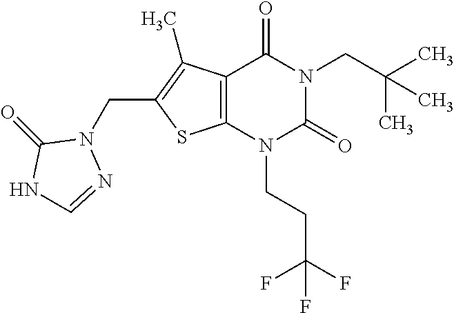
C12=C(N(CCC(F)(F)F)C(=O)N(CC(C)(C)C)C1=O)SC(CN1C(=O)NC=N1)=C2C
